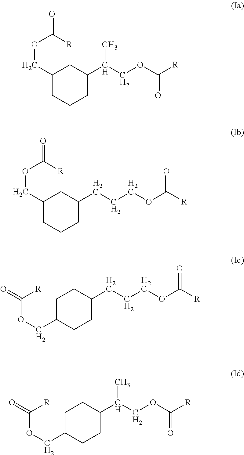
C1(COC([R])=O)CCCC(C(COC([R])=O)C)C1.C1(COC([R])=O)CCCC(CCCOC([R])=O)C1.C1C(COC(=O)[R])CCC(CCCOC([R])=O)C1.C1C(COC(=O)[R])CCC(C(COC(=O)[R])C)C1
